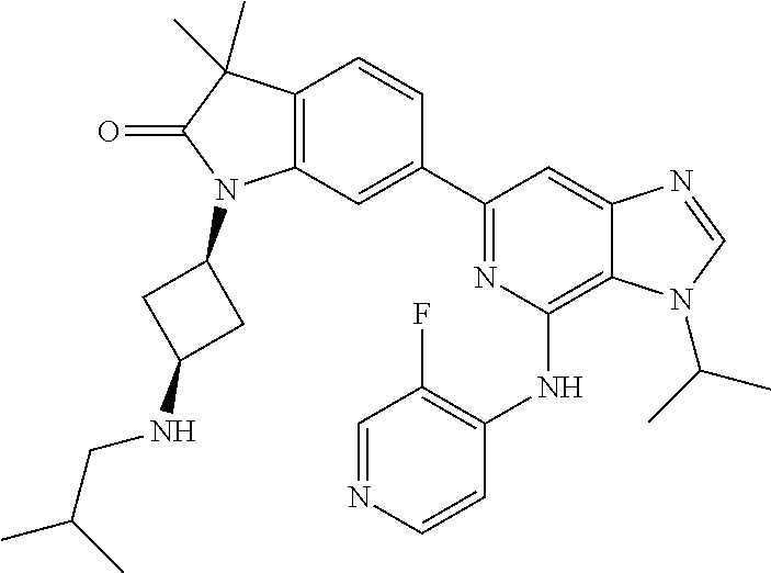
C12=C(C=C(C3=NC(NC4=C(F)C=NC=C4)=C4C(=C3)N=CN4C(C)C)C=C1)N(C1CC(NCC(C)C)C1)C(=O)C2(C)C
